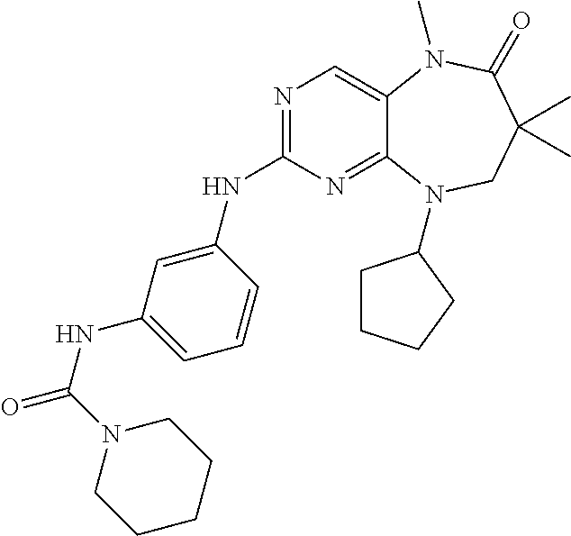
N1=C(NC2=CC(NC(=O)N3CCCCC3)=CC=C2)N=C2C(=C1)N(C)C(=O)C(C)(C)CN2C1CCCC1
